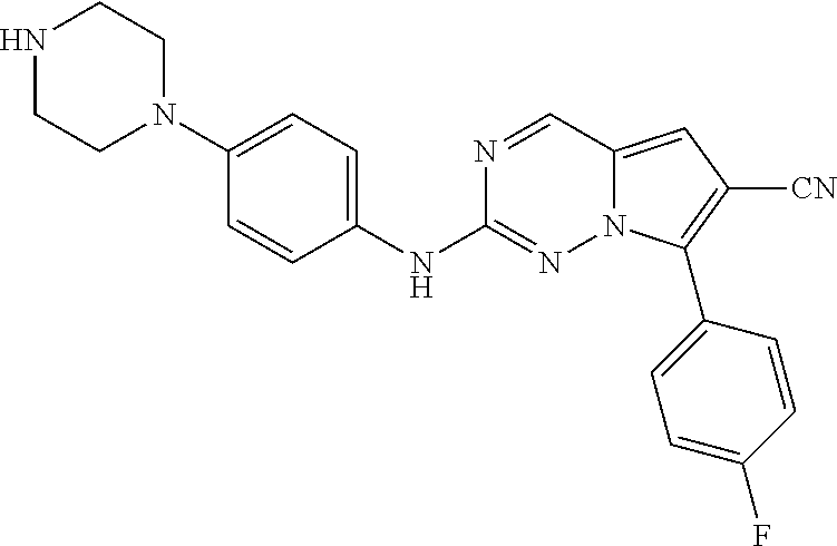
N1CCN(C2=CC=C(NC3=NN4C(=CC([CN])=C4C4=CC=C(F)C=C4)C=N3)C=C2)CC1
